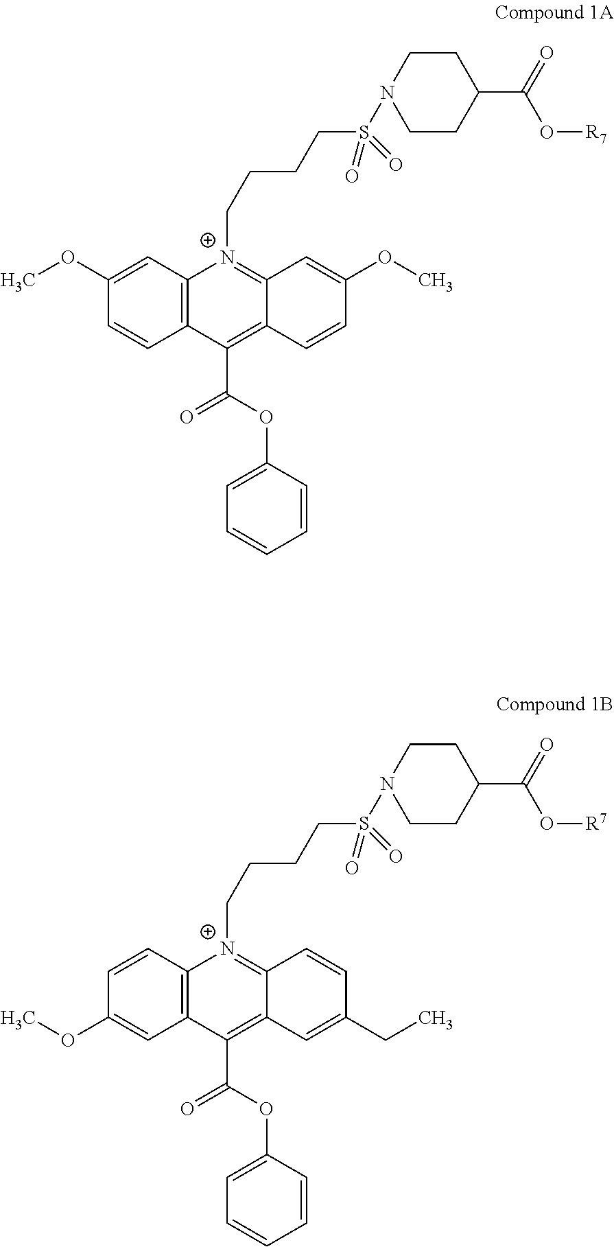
C1=CC(OC)=CC2=C1C(C(OC1=CC=CC=C1)=O)=C1C(=[N+]2CCCCS(=O)(N2CCC(C(O[R7])=O)CC2)=O)C=C(OC)C=C1.C1=C(OC)C=CC2=C1C(C(OC1=CC=CC=C1)=O)=C1C(=[N+]2CCCCS(=O)(N2CCC(C(O[R7])=O)CC2)=O)C=CC(CC)=C1
